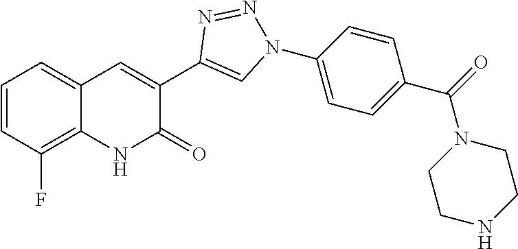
C12=C(F)C=CC=C1C=C(C1=CN(C3=CC=C(C(=O)N4CCNCC4)C=C3)N=N1)C(=O)N2
